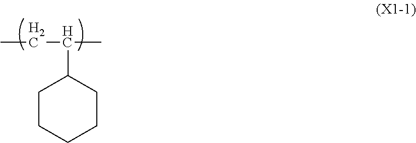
CCC(C)C1CCCCC1
